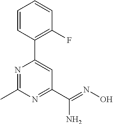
C1=CC(C2=CC(C(=NO)N)=NC(C)=N2)=C(F)C=C1
